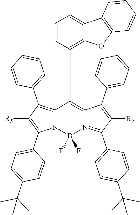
C12=C(C3=CC=CC=C3)C([R5])=C(C3=CC=C(C(C)(C)C)C=C3)N1B(F)(F)N1=C(C3=CC=C(C(C)(C)C)C=C3)C([R2])=C(C3=CC=CC=C3)C1=C2C1=C2C(=CC=C1)C1=C(O2)C=CC=C1
